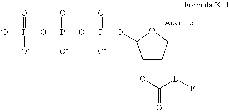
[-O]P(=O)(OP(=O)(OP(=O)(OC1C(OC([L]F)=O)CC([Adenine])O1)[O-])[O-])[O-]
